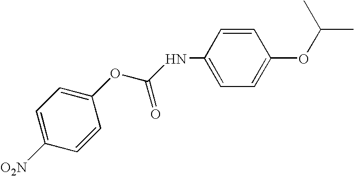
C1=C(OC(NC2=CC=C(OC(C)C)C=C2)=O)C=CC([O2N])=C1
